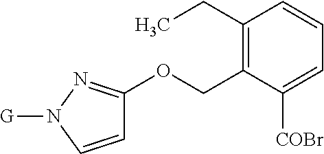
C1(CC)=C(COC2=NN([G])C=C2)C([COBr])=CC=C1
